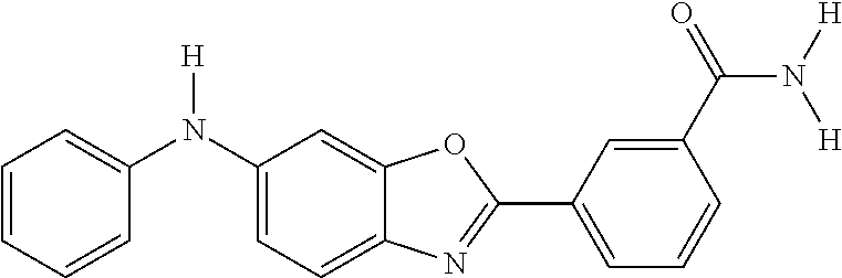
C1=C(N(C2=CC=CC=C2)[H])C=C2C(=C1)N=C(C1=CC=CC(C(=O)N([H])[H])=C1)O2
